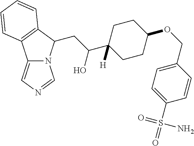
C12=CN=CN1C(CC(C1([H])CCC(OCC3=CC=C(S(=O)(N)=O)C=C3)CC1)O)C1=C2C=CC=C1
